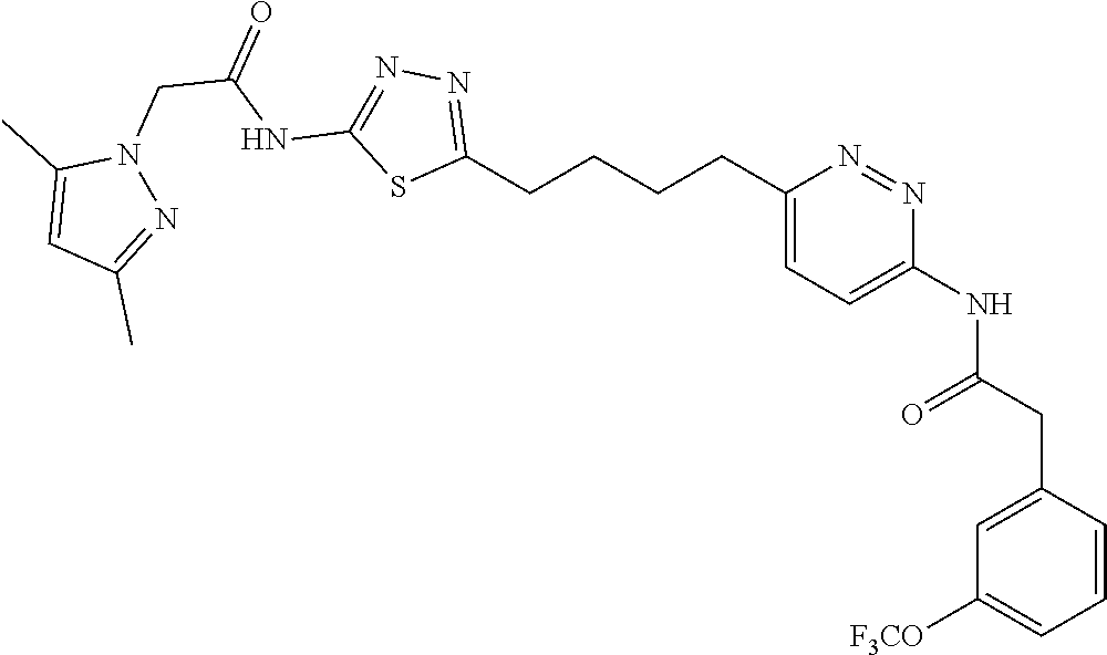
C1(CCCCC2=CC=C(NC(CC3=CC([F3CO])=CC=C3)=O)N=N2)=NN=C(NC(CN2C(C)=CC(C)=N2)=O)S1
